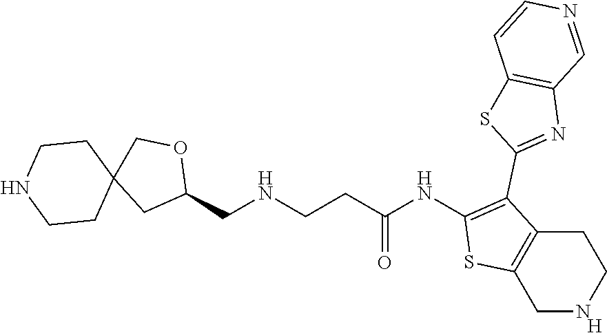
[H].C1(NC(CCNCC2OCC3(C2)CCNCC3)=O)=C(C2=NC3=C(S2)C=CN=C3)C2=C(S1)CNCC2
